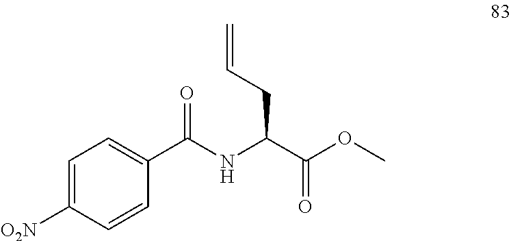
C1=C([O2N])C=CC(C(NC(C(OC)=O)CC=C)=O)=C1
